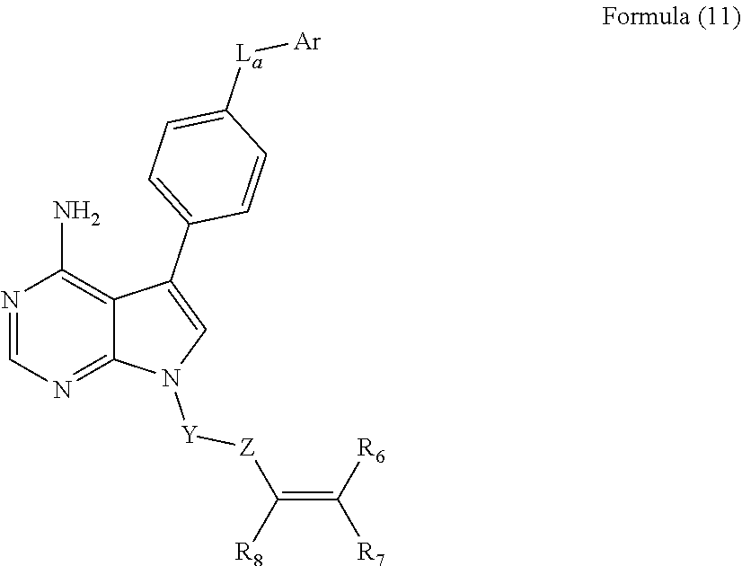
N1=CN=C2C(=C1N)C(C1=CC=C([La][Ar])C=C1)=CN2[Y][Z]C(=C([R7])[R6])[R8]
